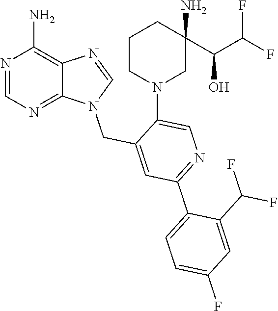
N1=CN=C2C(=C1N)N=CN2CC1=CC(C2=CC=C(F)C=C2C(F)F)=NC=C1N1CCCC(C(O)C(F)F)(N)C1
